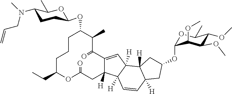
C1C(CC)OC(=O)CC2([H])C(=CC3([H])C2([H])C=CC2([H])C3([H])CC(OC3OC(C)C(OC)C(OC)C3OC)C2)C(=O)C(C)C(OC2CCC(N(C)CC=C)C(C)O2)CC1
